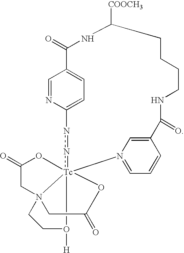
C1=NC2=CC=C1C(=O)NC([COOCH3])CCCCNC(=O)C1=CN(=CC=C1)[Tc]134(nn2)OC(=O)CN1(CCO3[H])CC(=O)O4
